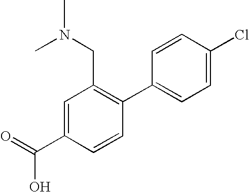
C1=C(C(=O)O)C=CC(C2=CC=C(Cl)C=C2)=C1CN(C)C
